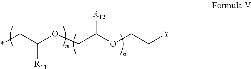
*CC([R11])OCC([R12])OCC[Y]
